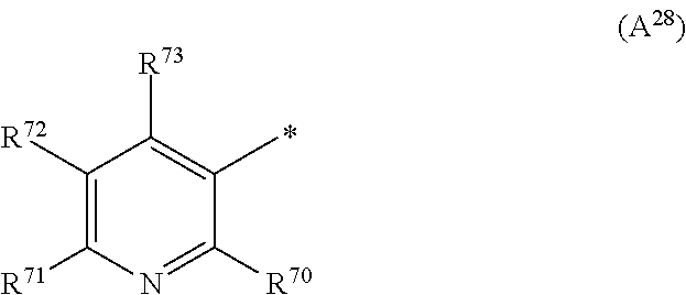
C1([R72])=C([R71])N=C([R70])C(C)=C1[R73]
